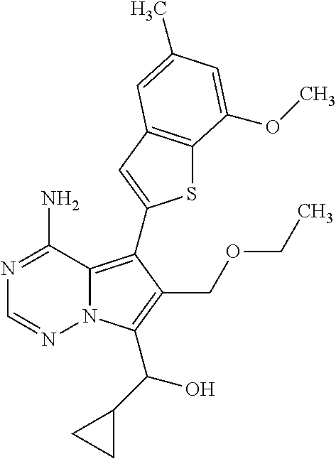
C1(N)=NC=NN2C1=C(C1=CC3=C(S1)C(OC)=CC(C)=C3)C(COCC)=C2C(O)C1CC1
